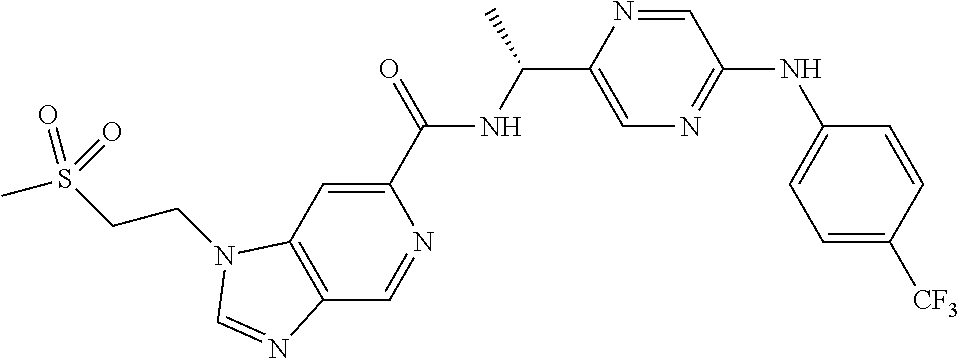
C1(C(=O)NC(C2=CN=C(NC3=CC=C([CF3])C=C3)C=N2)C)=CC2=C(C=N1)N=CN2CCS(C)(=O)=O
